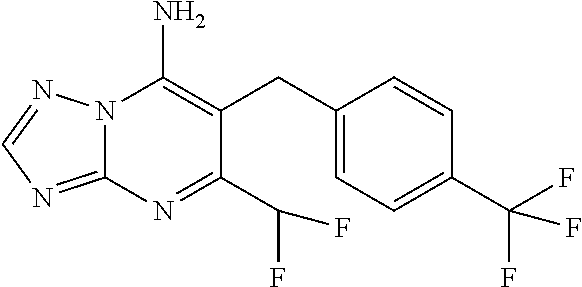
N12C(=NC=N1)N=C(C(F)F)C(CC1=CC=C(C(F)(F)F)C=C1)=C2N
